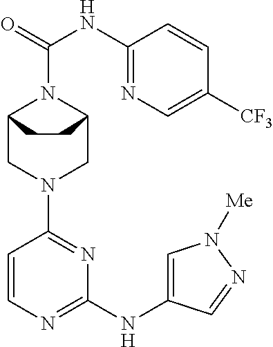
C12CN(C3=NC(NC4=CN([Me])N=C4)=NC=C3)CC(N1C(=O)NC1=NC=C([CF3])C=C1)CC2
